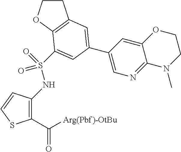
C1(C([Arg(Pbf)-OtBu])=O)=C(NS(=O)(=O)C2=CC(C3=CN=C4C(=C3)OCCN4C)=CC3=C2OCC3)C=CS1
